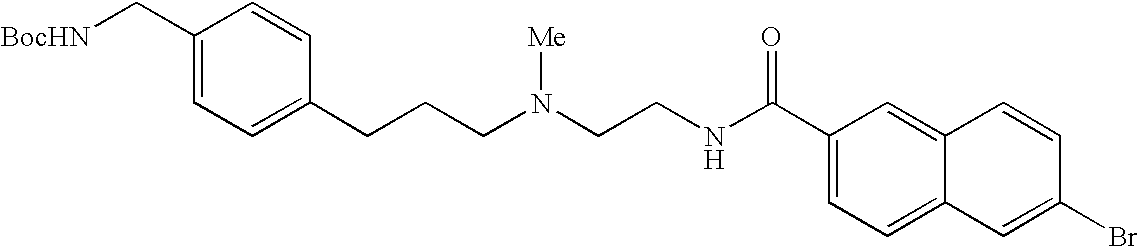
C1(C[BocHN])=CC=C(CCCN(CCNC(C2=CC=C3C(=C2)C=CC(Br)=C3)=O)[Me])C=C1
